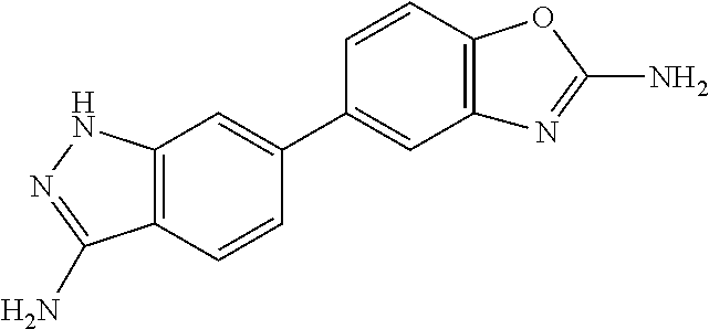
C1=CC(C2=CC3=C(C=C2)C(N)=NN3)=CC2=C1OC(N)=N2
